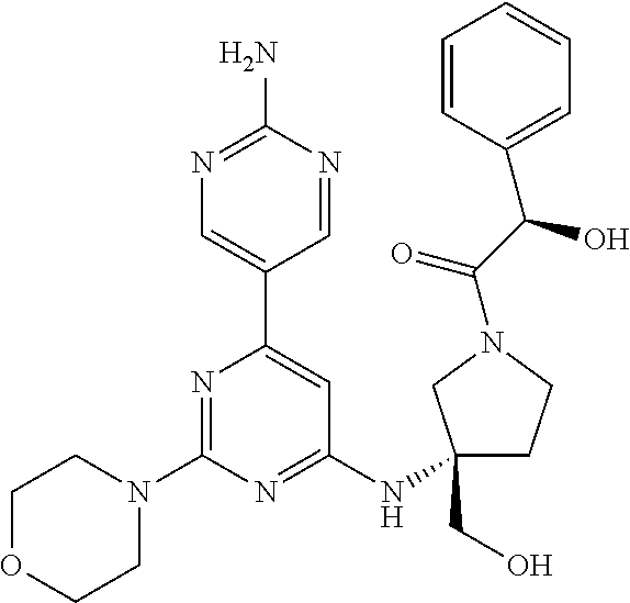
N1=C(N)N=CC(C2=CC(NC3(CO)CCN(C(C(C4=CC=CC=C4)O)=O)C3)=NC(N3CCOCC3)=N2)=C1
